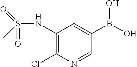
C1(NS(C)(=O)=O)=C(Cl)N=CC(B(O)O)=C1
